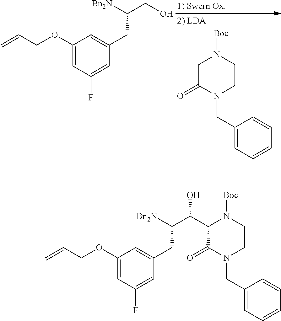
C=CCOC1=CC(F)=CC(CC(CO)[Bn2N])=C1.C1C(=O)N(CC2=CC=CC=C2)CCN1[Boc].C=CCOC1=CC(F)=CC(CC(C(C2C(=O)N(CC3=CC=CC=C3)CCN2[Boc])O)[Bn2N])=C1
